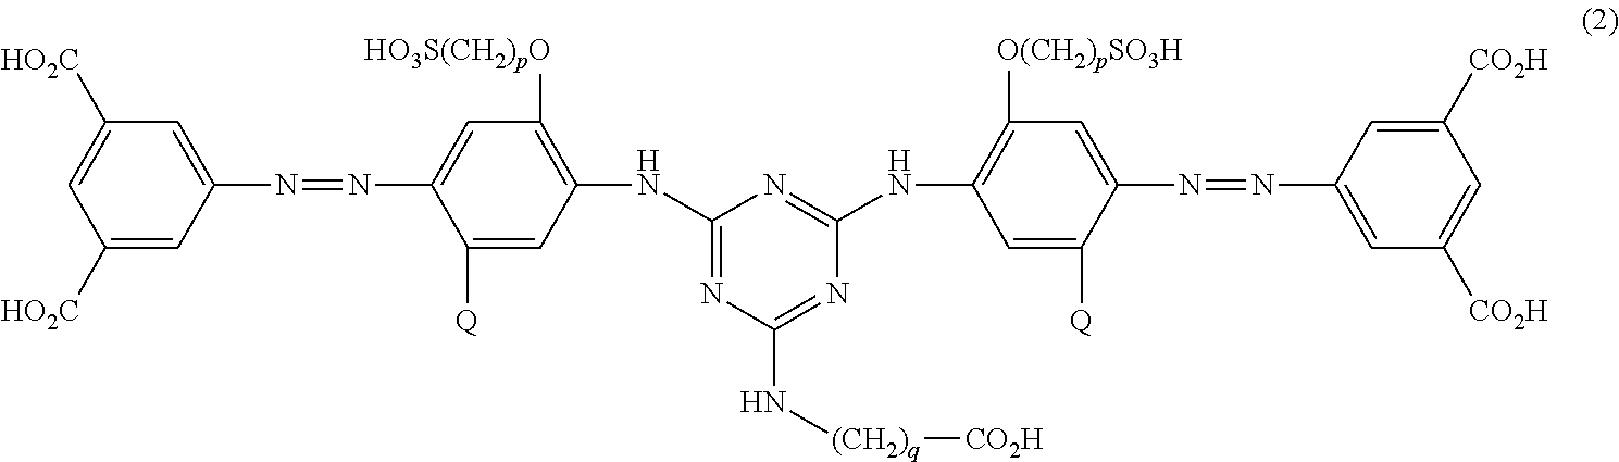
C1([HO2C])=CC(N=NC2=CC([HO3S(CH2)pO])=C(NC3=NC(N[(CH2)q][CO2H])=NC(NC4=C([O(CH2)pSO3H])C=C(N=NC5=CC([CO2H])=CC([CO2H])=C5)C([Q])=C4)=N3)C=C2[Q])=CC([HO2C])=C1
